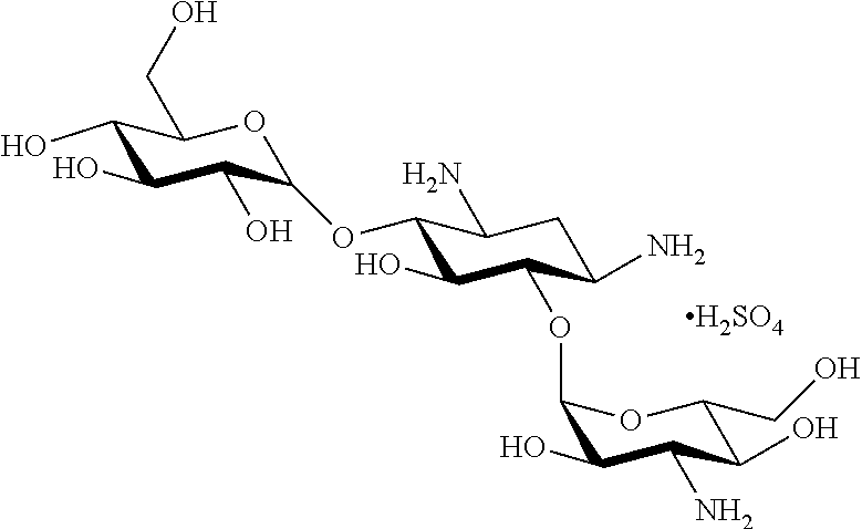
[H2SO4].OC1C(OC2C(O)C(O)C(O)C(CO)O2)C(N)CC(N)C1OC1OC(CO)C(O)C(N)C1O
